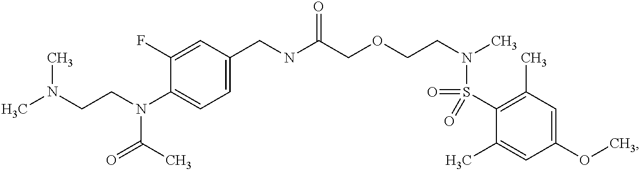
C1(CNC(COCCN(C)S(=O)(=O)C2=C(C)C=C(OC)C=C2C)=O)=CC=C(N(CCN(C)C)C(C)=O)C(F)=C1
